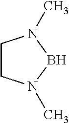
C1CN(C)BN1C
